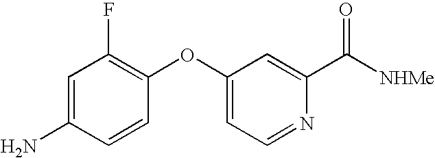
C1=CC(OC2=CC=NC(C([NHMe])=O)=C2)=C(F)C=C1N
